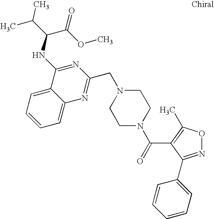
C1=C2C(=CC=C1)C(NC(C(C)C)C(OC)=O)=NC(CN1CCN(C(=O)C3=C(C)ON=C3C3=CC=CC=C3)CC1)=N2
